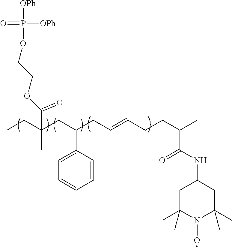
[OPh]P([OPh])(=O)OCCOC(C(CC)(CC(CC=CCCC(C)C(NC1CC(C)(C)N(O)C(C)(C)C1)=O)C1=CC=CC=C1)C)=O
